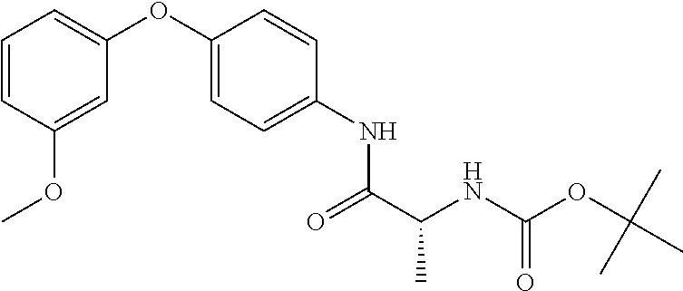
C1=C(OC2=CC=CC(OC)=C2)C=CC(NC(C(NC(OC(C)(C)C)=O)C)=O)=C1
